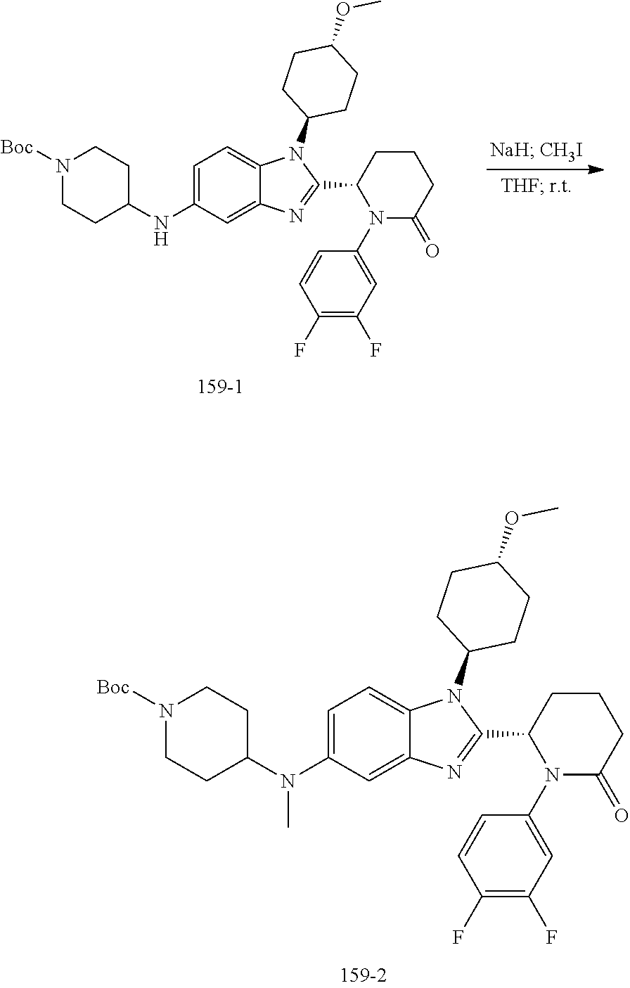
C1=C(NC2CCN([Boc])CC2)C=C2C(=C1)N(C1CCC(OC)CC1)C(C1N(C3=CC(F)=C(F)C=C3)C(=O)CCC1)=N2.C1=C(N(C2CCN([Boc])CC2)C)C=C2C(=C1)N(C1CCC(OC)CC1)C(C1N(C3=CC(F)=C(F)C=C3)C(=O)CCC1)=N2
